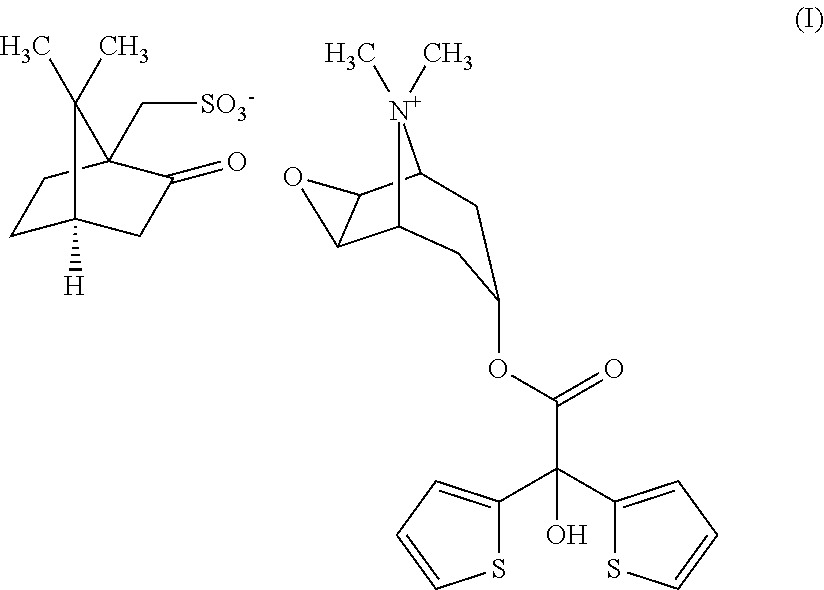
C1C2([H])CC(=O)C(C[SO3-])(C1)C2(C)C.C1C(OC(C(O)(C2=CC=CS2)C2=CC=CS2)=O)CC2C3OC3C1[N+]2(C)C
